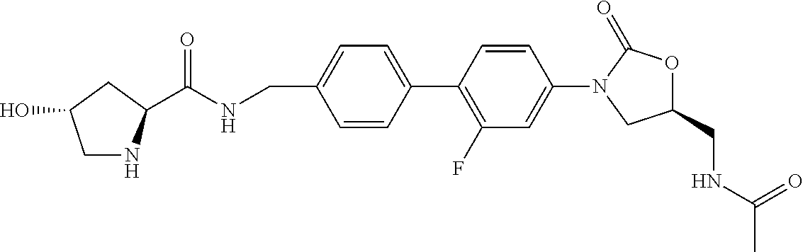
C1(CNC(=O)C)OC(=O)N(C2=CC(F)=C(C3=CC=C(CNC(=O)C4NCC(O)C4)C=C3)C=C2)C1
